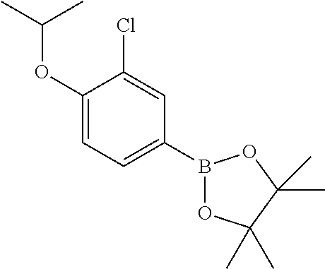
C1(OC(C)C)=CC=C(B2OC(C)(C)C(C)(C)O2)C=C1Cl
